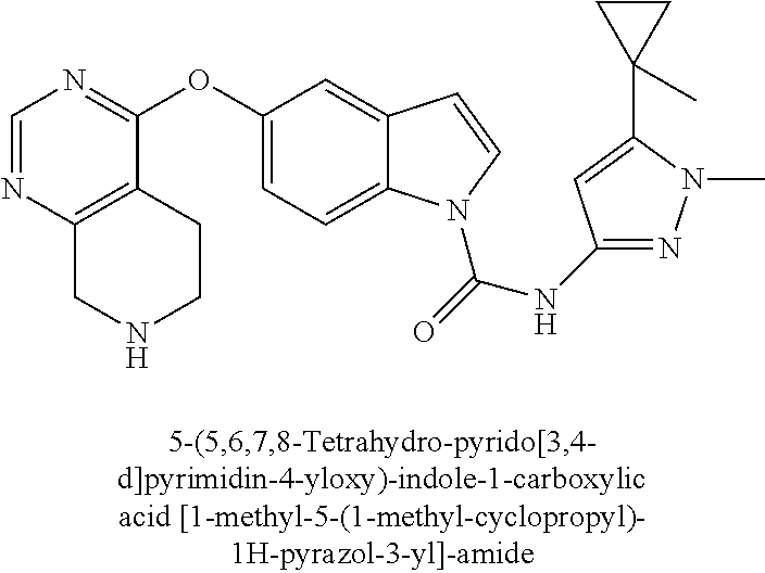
C1(OC2=CC=C3C(=C2)C=CN3C(=O)NC2=NN(C)C(C3(C)CC3)=C2)=NC=NC2=C1CCNC2
